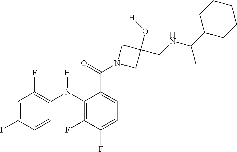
C1=C(I)C=CC(N(C2=C(F)C(F)=CC=C2C(=O)N2CC(O[H])(CNC(C3CCCCC3)C)C2)[H])=C1F
